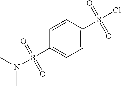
C1=C(S(Cl)(=O)=O)C=CC(S(N(C)C)(=O)=O)=C1
